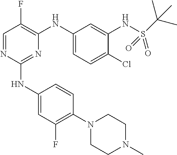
N1(C2=C(F)C=C(NC3=NC(NC4=CC=C(Cl)C(NS(=O)(=O)C(C)(C)C)=C4)=C(F)C=N3)C=C2)CCN(C)CC1
